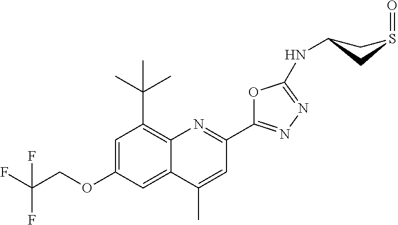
C1=C(OCC(F)(F)F)C=C2C(=C1C(C)(C)C)N=C(C1=NN=C(NC3CS(=O)C3)O1)C=C2C
